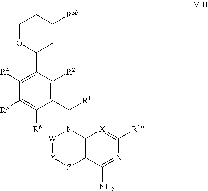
C1([R4])=C(C2CC([R3b])CCO2)C([R2])=C(C(N2[W]=[Y][Z]C3=C2[X]=C([R10])N=C3N)[R1])C([R6])=C1[R5]
